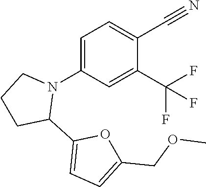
C1=C(N2CCCC2C2=CC=C(COC)O2)C=C(C(F)(F)F)C(C#N)=C1
